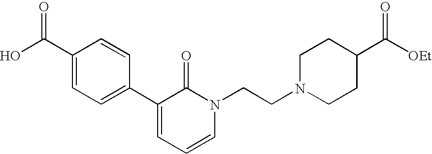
OC(C1=CC=C(C2=CC=CN(CCN3CCC(C([OEt])=O)CC3)C2=O)C=C1)=O
